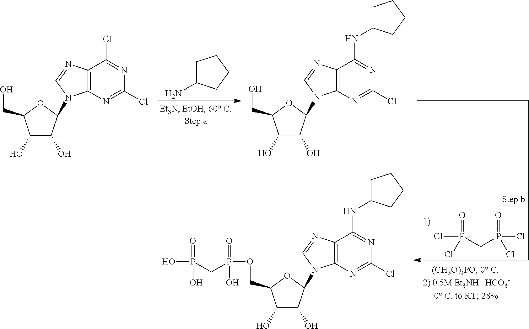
C(P(Cl)(=O)Cl)P(Cl)(=O)Cl.C1(O)C(O)C(N2C3=C(C(Cl)=NC(Cl)=N3)N=C2)OC1CO.C1C(N)CCC1.C1(O)C(O)C(N2C3=C(C(NC4CCCC4)=NC(Cl)=N3)N=C2)OC1CO.C1(O)C(O)C(N2C3=C(C(NC4CCCC4)=NC(Cl)=N3)N=C2)OC1COP(CP(O)(=O)O)(=O)O
